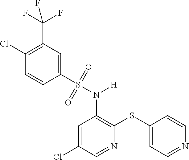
C1=C(Cl)C=NC(SC2=CC=NC=C2)=C1N(S(C1=CC(C(F)(F)F)=C(Cl)C=C1)(=O)=O)[H]
